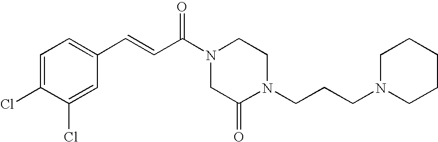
C1=C(Cl)C(Cl)=CC(C=CC(N2CCN(CCCN3CCCCC3)C(=O)C2)=O)=C1
